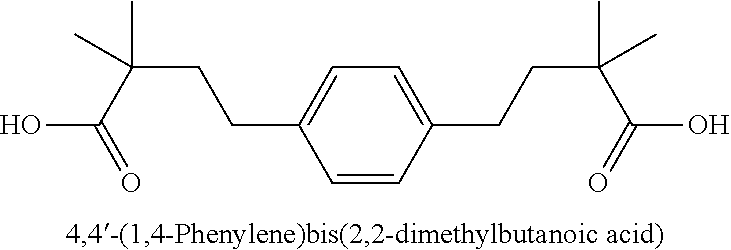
OC(C(CCC1=CC=C(CCC(C(=O)O)(C)C)C=C1)(C)C)=O
